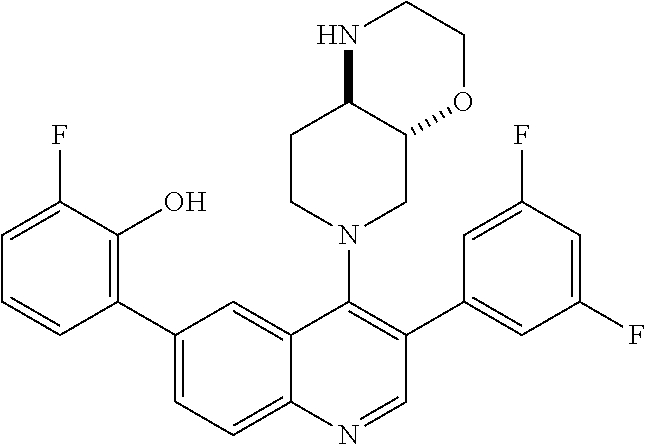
C1(C2=CC=C3C(=C2)C(N2CC4C(CC2)NCCO4)=C(C2=CC(F)=CC(F)=C2)C=N3)=C(O)C(F)=CC=C1
